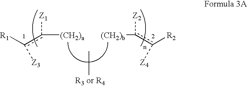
[R1]c(c([Z1])[(CH2)a])[Z3].[(CH2)b]c(c([R2])[Z4])[Z2]
